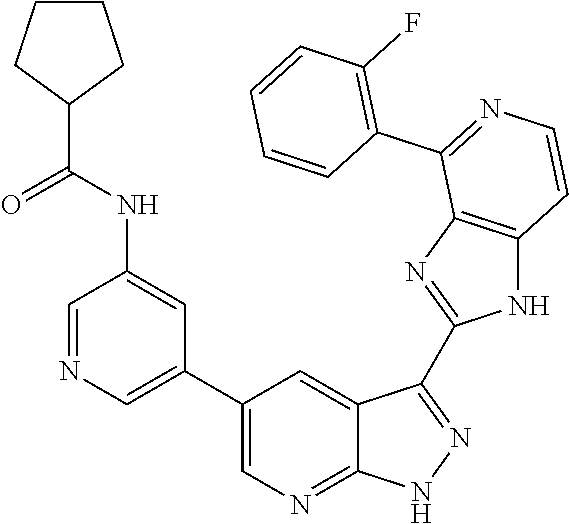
C1=NC=C(C2=CN=C3C(=C2)C(C2=NC4=C(N2)C=CN=C4C2=C(F)C=CC=C2)=NN3)C=C1NC(C1CCCC1)=O
